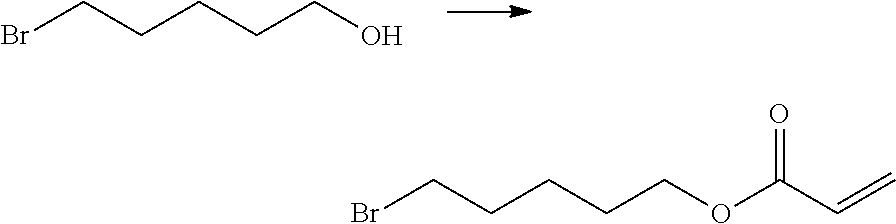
BrCCCCCO.BrCCCCCOC(C=C)=O
